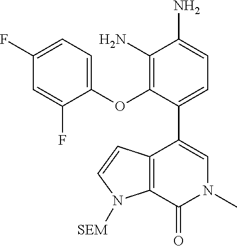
C1(OC2=C(N)C(N)=CC=C2C2=CN(C)C(=O)C3=C2C=CN3[SEM])=CC=C(F)C=C1F
